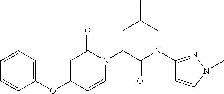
C1=C(OC2=CC=CC=C2)C=CN(C(C(=O)NC2=NN(C)C=C2)CC(C)C)C1=O
